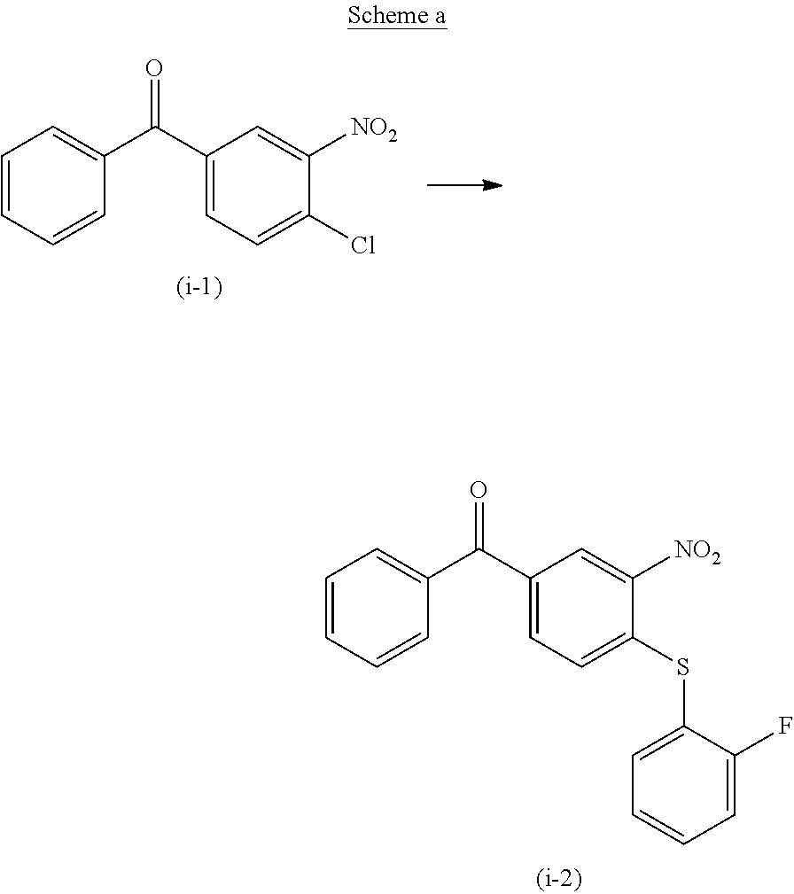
C1=CC=CC(C(C2=CC=C(Cl)C([NO2])=C2)=O)=C1.C1=CC=CC(C(C2=CC=C(SC3=CC=CC=C3F)C([NO2])=C2)=O)=C1
